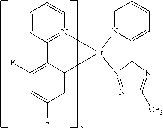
N12=C(C=CC=C1)C1=C(F)C=C(F)C=C1[Ir]21N2=CC=CC=C2C2N1=NC([CF3])=N2
